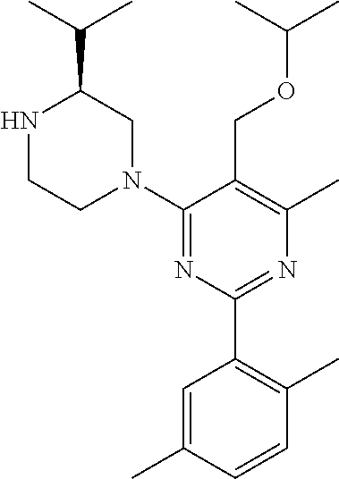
CC(OCC1=C(C)N=C(C2=C(C)C=CC(C)=C2)N=C1N1CC(C(C)C)NCC1)C
